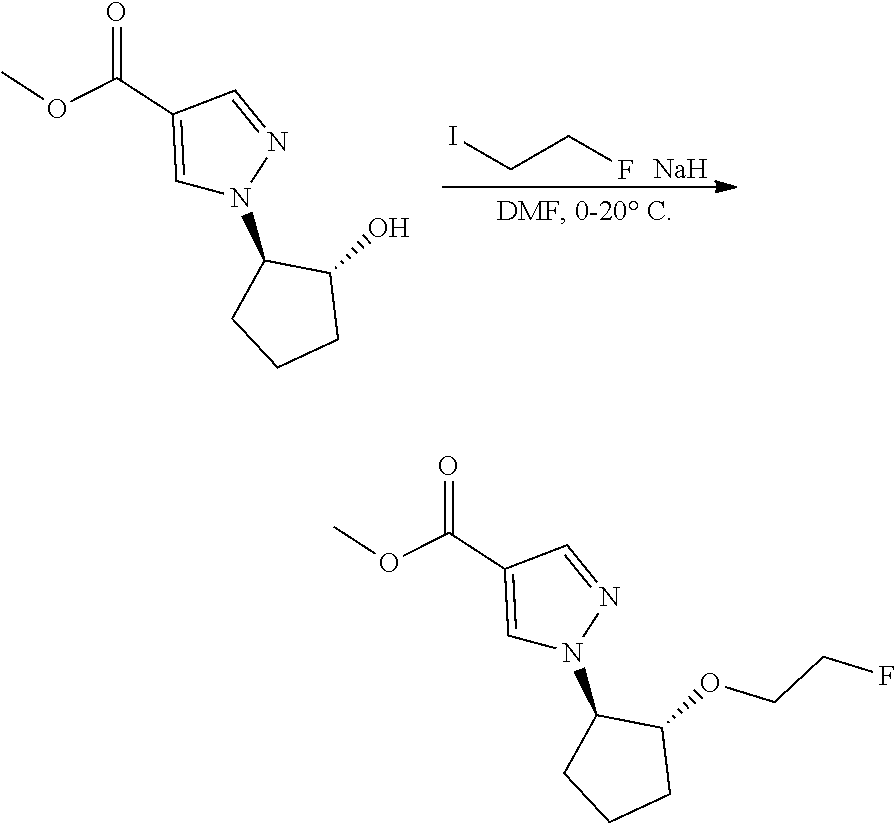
C1=C(C(OC)=O)C=NN1C1CCCC1OCCF.C1=C(C(OC)=O)C=NN1C1CCCC1O.ICCF.[Na]
